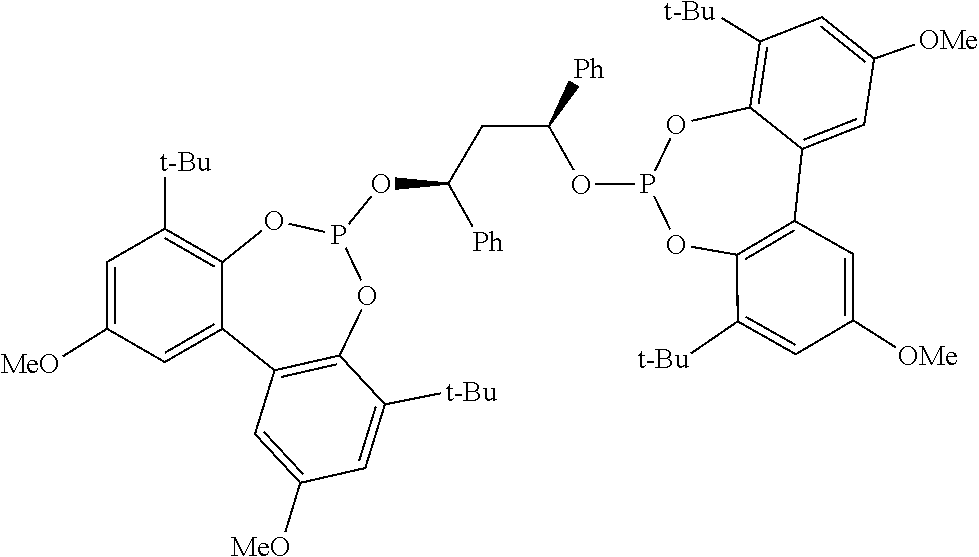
[t-Bu]C1=CC([MeO])=CC2=C1OP(OC(CC(OP1OC3=C([t-Bu])C=C([OMe])C=C3C3=C(C([t-Bu])=CC([OMe])=C3)O1)[Ph])[Ph])OC1=C([t-Bu])C=C([MeO])C=C12
